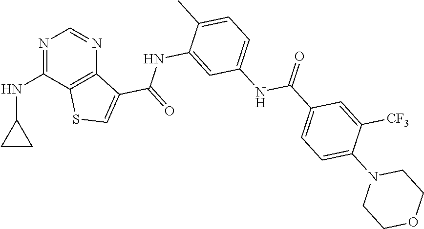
N1=C(NC2CC2)C2=C(N=C1)C(C(=O)NC1=CC(NC(C3=CC=C(N4CCOCC4)C([CF3])=C3)=O)=CC=C1C)=CS2
